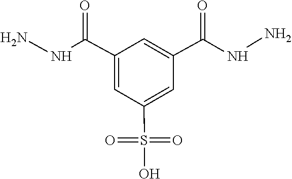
N(N)C(C1=CC(C(NN)=O)=CC(S(=O)(=O)O)=C1)=O
